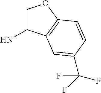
C1C(N)C2=C(O1)C=CC(C(F)(F)F)=C2
